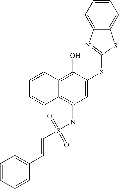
C1=CC=CC2=C(O)C(SC3=NC4=CC=CC=C4S3)=CC(NS(C=CC3=CC=CC=C3)(=O)=O)=C12
